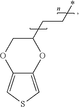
O1C(CC*)COC2=CSC=C12
